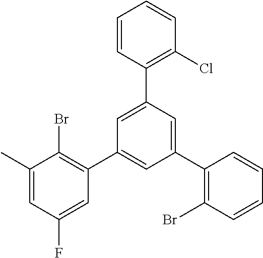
C1(C)=CC(F)=CC(C2=CC(C3=C(Br)C=CC=C3)=CC(C3=C(Cl)C=CC=C3)=C2)=C1Br
